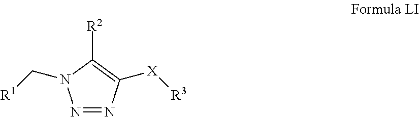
N1=NC([X][R3])=C([R2])N1C[R1]
